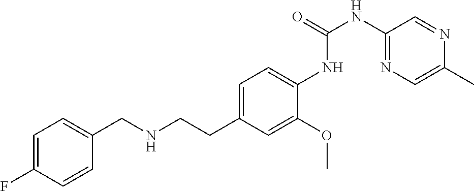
C1=C(F)C=CC(CNCCC2=CC=C(NC(NC3=NC=C(C)N=C3)=O)C(OC)=C2)=C1
